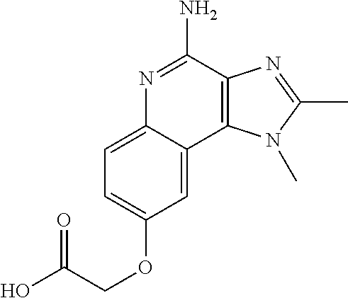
OC(COC1=CC=C2C(=C1)C1=C(C(N)=N2)N=C(C)N1C)=O
